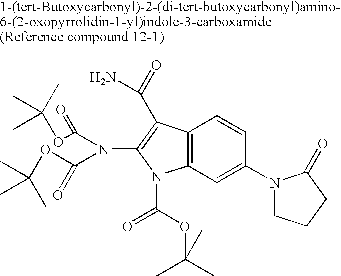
C12=C(C=C(N3CCCC3=O)C=C1)N(C(OC(C)(C)C)=O)C(N(C(OC(C)(C)C)=O)C(OC(C)(C)C)=O)=C2C(=O)N
